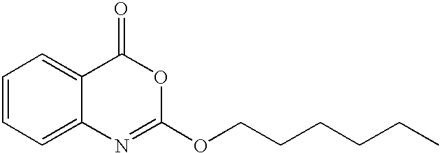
C1=CC=C2C(=C1)C(=O)OC(OCCCCCC)=N2
